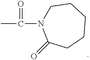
C1N(C(C)=O)C(=O)CCCC1
